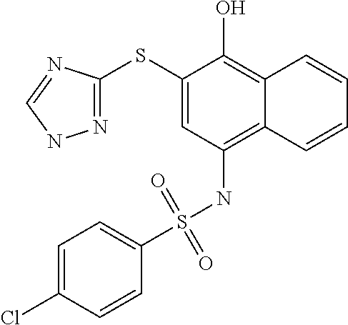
N1=C(SC2=CC(NS(C3=CC=C(Cl)C=C3)(=O)=O)=C3C(=C2O)C=CC=C3)N=CN1
